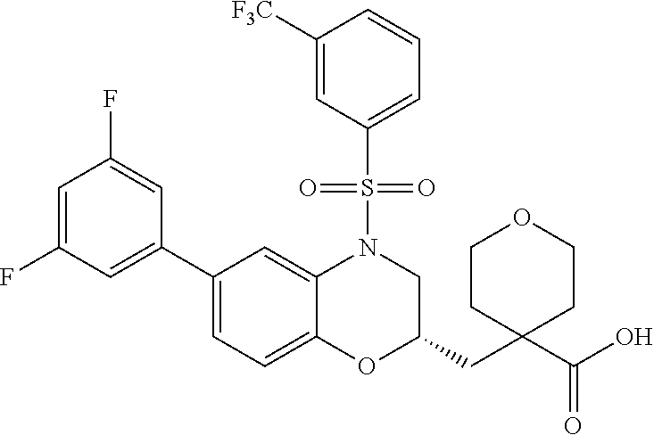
C1(C2=CC=C3C(=C2)N(S(C2=CC=CC([F3C])=C2)(=O)=O)CC(CC2(C(O)=O)CCOCC2)O3)=CC(F)=CC(F)=C1
